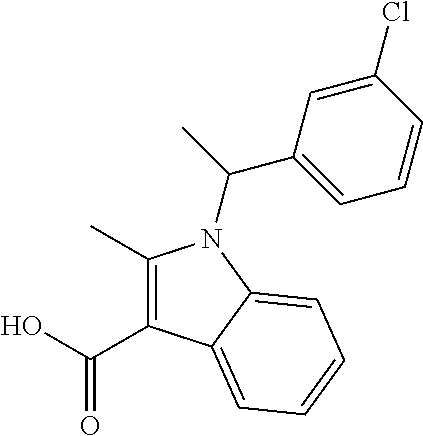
C1(C)=C(C(O)=O)C2=CC=CC=C2N1C(C)C1=CC=CC(Cl)=C1
